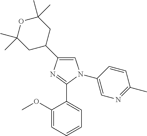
C1=C(C2CC(C)(C)OC(C)(C)C2)N=C(C2=CC=CC=C2OC)N1C1=CN=C(C)C=C1
